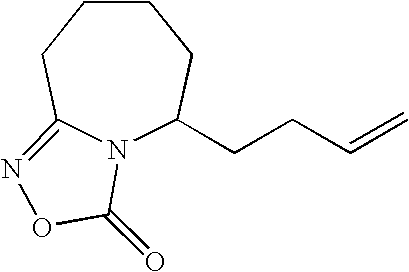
N12C(CCC=C)CCCCC1=NOC2=O
